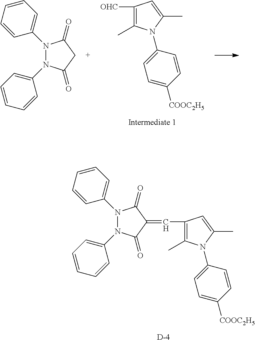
N1(C2=CC=CC=C2)N(C2=CC=CC=C2)C(=O)C(=CC2=C(C)N(C3=CC=C([COOC2H5])C=C3)C(C)=C2)C1=O.[D].[OHC]C1=C(C)N(C2=CC=C([COOC2H5])C=C2)C(C)=C1.N1(C2=CC=CC=C2)N(C2=CC=CC=C2)C(=O)CC1=O
